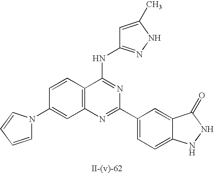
C1=C(C)NN=C1NC1=NC(C2=CC=C3C(=C2)C(=O)NN3)=NC2=C1C=CC(N1C=CC=C1)=C2
